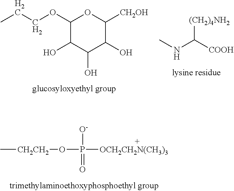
C[CH2CH2]OP([OCH2CH2N(CH3)3])([O-])=O.C1(OCCC)C(O)C(O)C(O)C([CH2OH])O1.CNC([(CH2)4NH2])[COOH]
